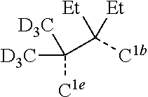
[D3C]C([D3C])(C([C1b])([Et])[Et])[C1e]
